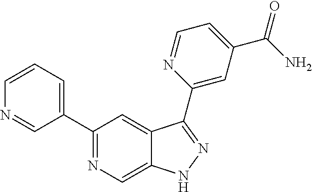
C1(C2=CC=CN=C2)=NC=C2C(=C1)C(C1=CC(C(N)=O)=CC=N1)=NN2
